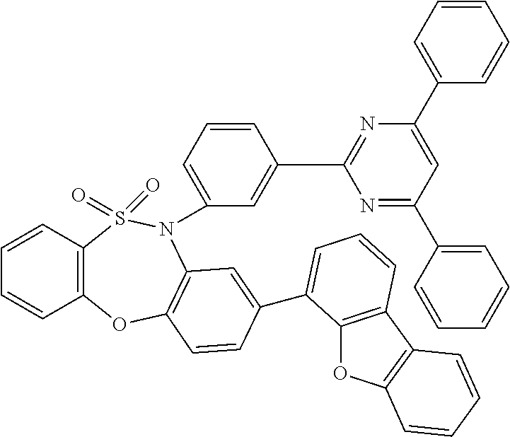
C12=C(C=CC=C1)S(=O)(=O)N(C1=CC=CC(C3=NC(C4=CC=CC=C4)=CC(C4=CC=CC=C4)=N3)=C1)C1=C(O2)C=CC(C2=CC=CC3=C2OC2=C3C=CC=C2)=C1
